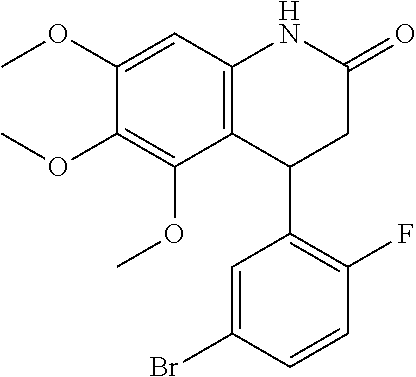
C12=C(C=C(OC)C(OC)=C1OC)NC(=O)CC2C1=C(F)C=CC(Br)=C1
